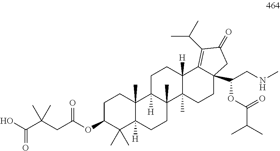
OC(C(CC(OC1C(C)(C)C2([H])C(C)(CC1)C1([H])C(C)(CC2)C2(C)C([H])(CC1)C1=C(C(C)C)C(=O)CC1(C(CNC)OC(=O)C(C)C)CC2)=O)(C)C)=O
